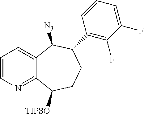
C1=CN=C2C(=C1)C([N3])C(C1=C(F)C(F)=CC=C1)CCC2[TIPSO]
